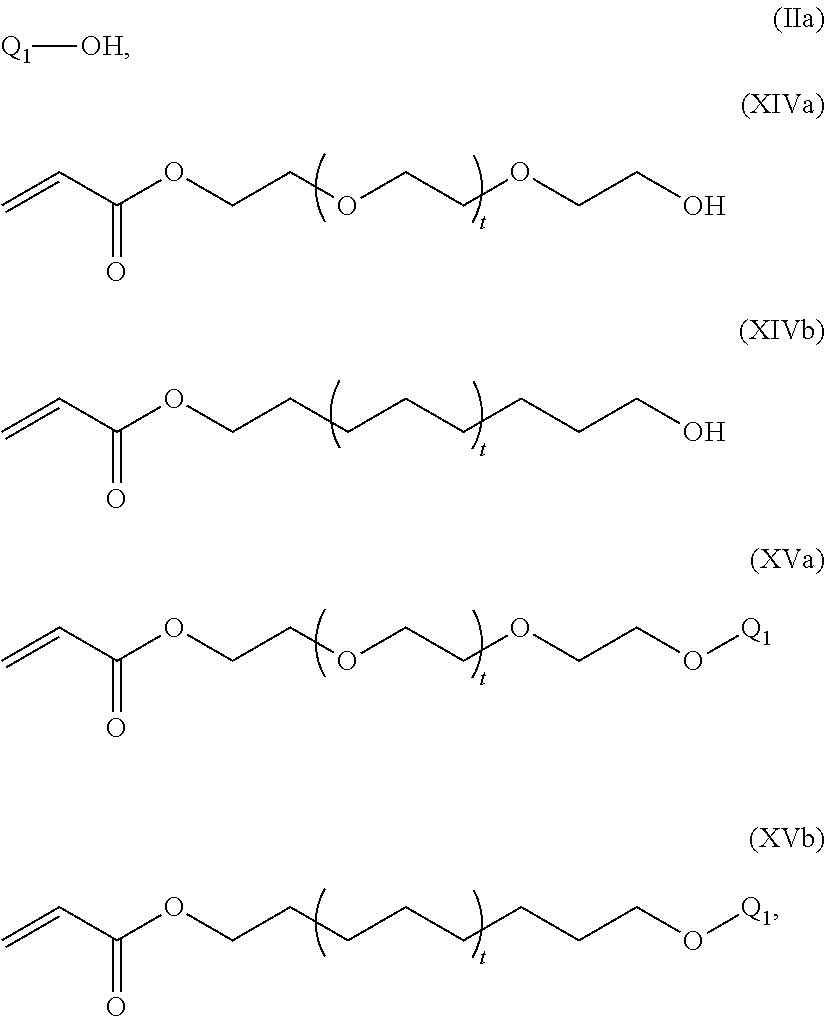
C(CO)OCCOCCOC(C=C)=O.C(CO)CCCCCCOC(C=C)=O.C(CO[Q1])OCCOCCOC(C=C)=O.C(CO[Q1])CCCCCCOC(C=C)=O.[Q1][OH]
